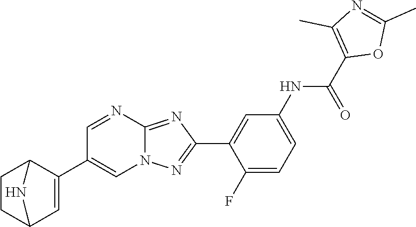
C1(F)=CC=C(NC(C2=C(C)N=C(C)O2)=O)C=C1C1=NN2C(=N1)N=CC(C1=CC3CCC1N3)=C2
